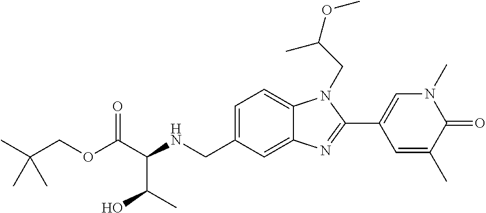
C1=C(CNC(C(OCC(C)(C)C)=O)C(C)O)C=C2C(=C1)N(CC(OC)C)C(C1=CN(C)C(=O)C(C)=C1)=N2
